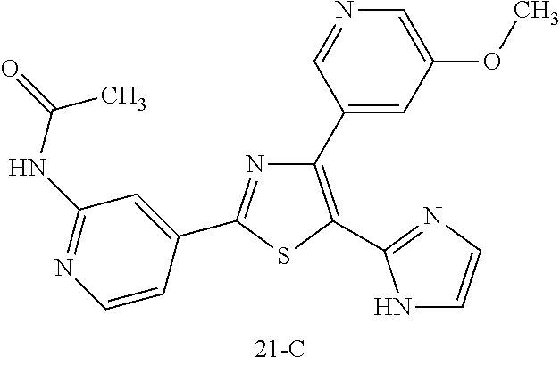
C1(C2=CC(OC)=CN=C2)=C(C2=NC=CN2)SC(C2=CC(NC(=O)C)=NC=C2)=N1
